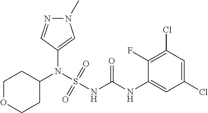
C1(N(S(NC(NC2=CC(Cl)=CC(Cl)=C2F)=O)(=O)=O)C2CCOCC2)=CN(C)N=C1
